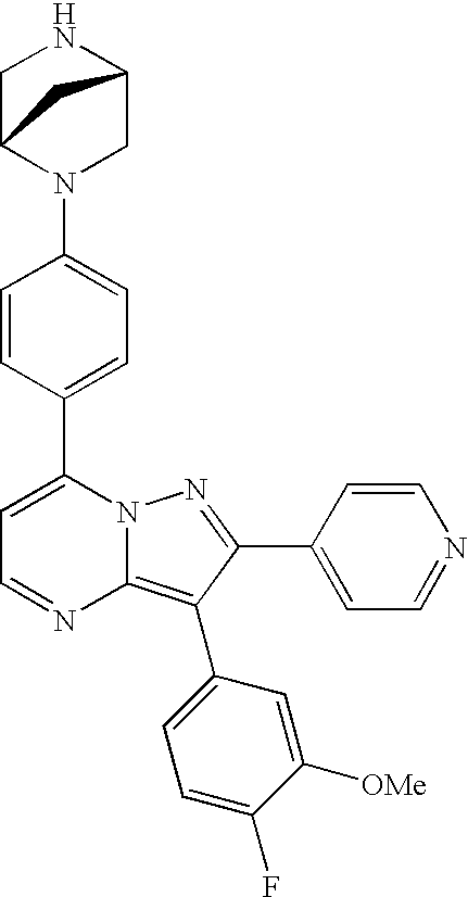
C1C2N(C3=CC=C(C4=CC=NC5=C(C6=CC=C(F)C([OMe])=C6)C(C6=CC=NC=C6)=NN45)C=C3)CC(N1)C2
